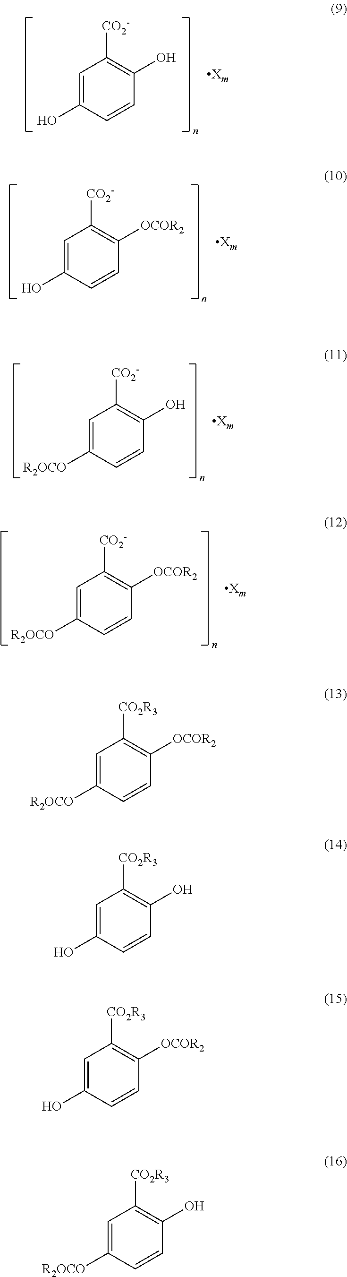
C1=C(O)C=CC(O)=C1[CO2-].C1=C(O)C=CC([OCOR2])=C1[CO2-].C1=C([R2OCO])C=CC([OCOR2])=C1[CO2R3].C1=C(O)C=CC(O)=C1[CO2R3].C1=C(O)C=CC([OCOR2])=C1[CO2R3].C1=C([R2OCO])C=CC(O)=C1[CO2R3].C1=C([R2OCO])C=CC(O)=C1[CO2-].C1=C([R2OCO])C=CC([OCOR2])=C1[CO2-]
